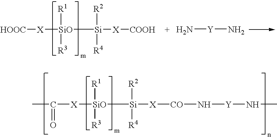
[HOOC][X][SiO]([R1])([R3])[Si]([X][COOH])([R2])[R4].N[Y]N.CC(=O)[X][SiO]([R1])([R3])[Si]([R2])([R4])[X][CO]N[Y]NC
